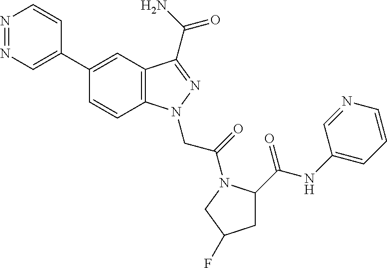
N1=NC=C(C2=CC3=C(C=C2)N(CC(=O)N2C(C(=O)NC4=CC=CN=C4)CC(F)C2)N=C3C(=O)N)C=C1
